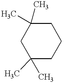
C1C(C)(C)CC(C)(C)CC1
